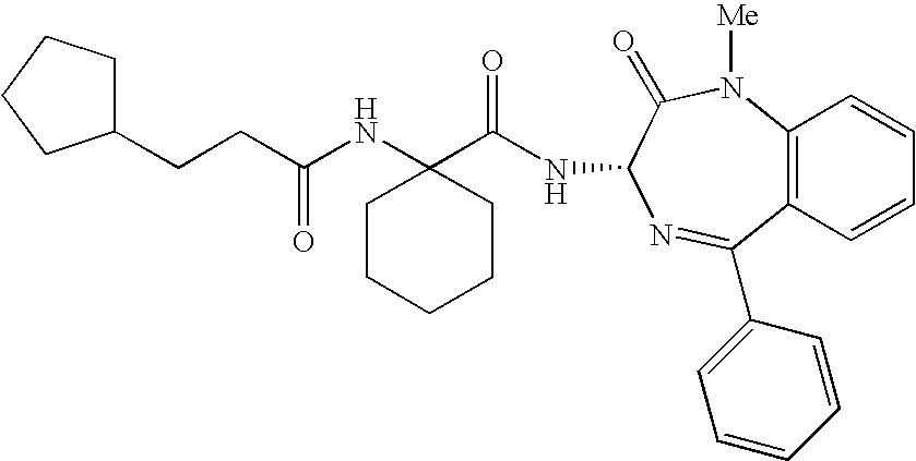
C(CC(NC1(C(NC2C(=O)N([Me])C3=C(C=CC=C3)C(C3=CC=CC=C3)=N2)=O)CCCCC1)=O)C1CCCC1
